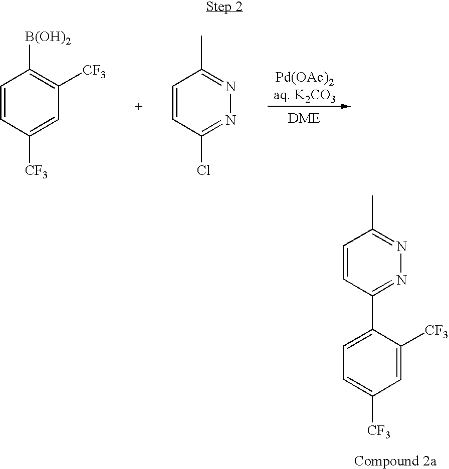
C1=CC([CF3])=CC([CF3])=C1[B(OH)2].C1=CC(Cl)=NN=C1C.C1=CC(C2=CC=C([CF3])C=C2[CF3])=NN=C1C
